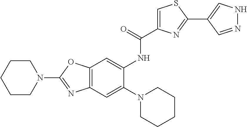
C12=C(OC(N3CCCCC3)=N1)C=C(NC(=O)C1=CSC(C3=CNN=C3)=N1)C(N1CCCCC1)=C2
